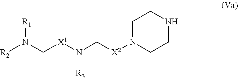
[R1]N(C[X1]N(C[X2]N1CC[NH]CC1)[R3])[R2]
